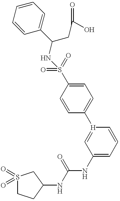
C1(C(CC(O)=O)NS(C2=CC=C([H]3=CC(NC(NC4CS(=O)(=O)CC4)=O)=CC=C3)C=C2)(=O)=O)=CC=CC=C1
